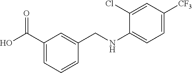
C1(C(O)=O)=CC=CC(CNC2=CC=C([CF3])C=C2Cl)=C1
